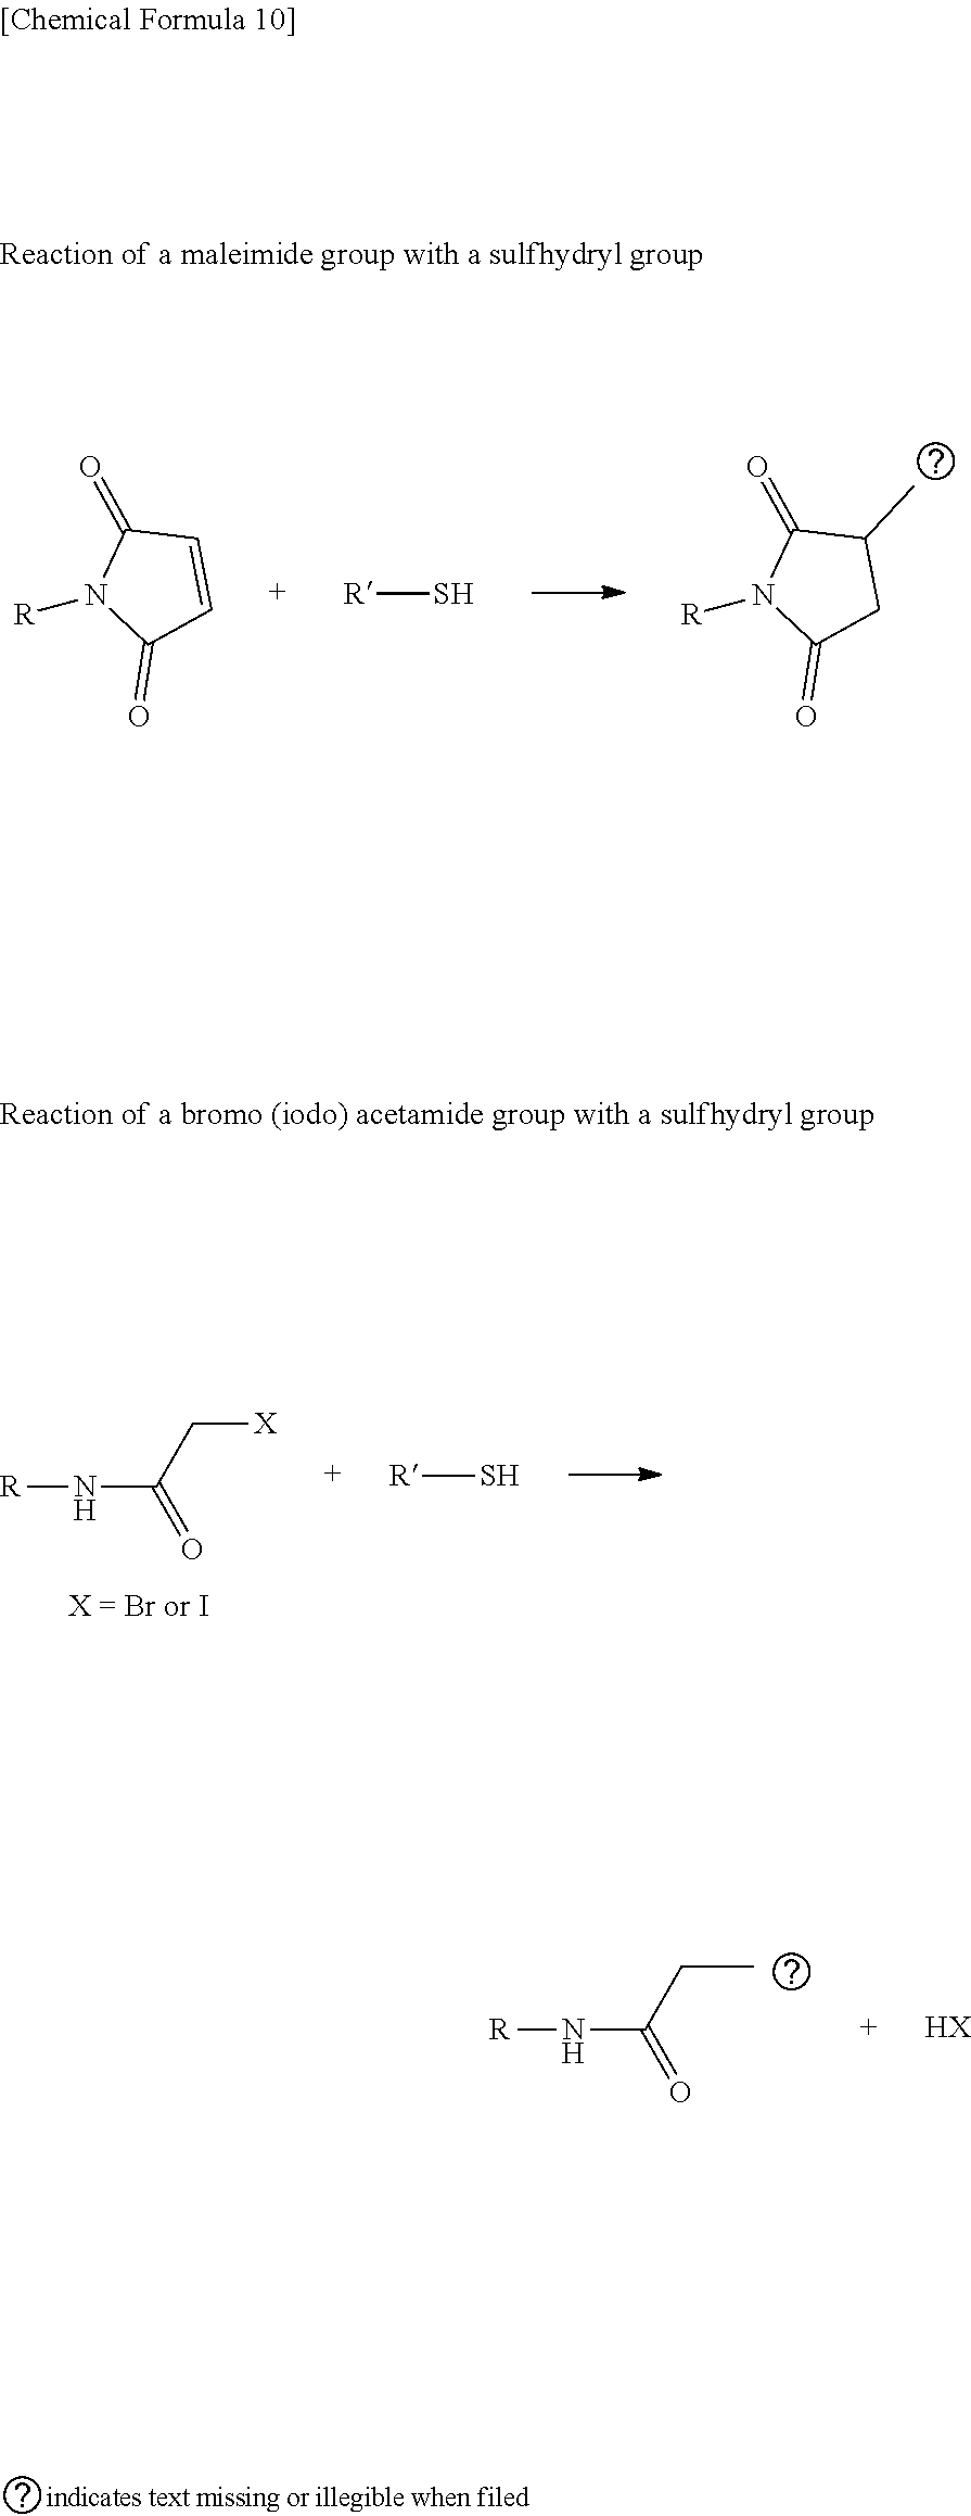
[R]N1C(=O)CC(C)C1=O.[R]S.[R]N1C(=O)C=CC1=O.[R]NC(=O)C[X].[X = Br or I].[R]S.[R]NC(=O)CC.[HX]
